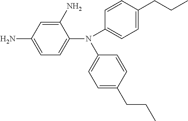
NC1=CC=C(N(C2=CC=C(CCC)C=C2)C2=CC=C(CCC)C=C2)C(N)=C1
